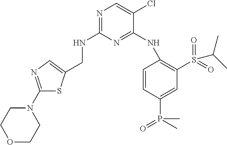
N1=C(NCC2=CN=C(N3CCOCC3)S2)N=C(NC2=C(S(=O)(=O)C(C)C)C=C(P(=O)(C)C)C=C2)C(Cl)=C1
